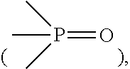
CP(=O)(C)C
